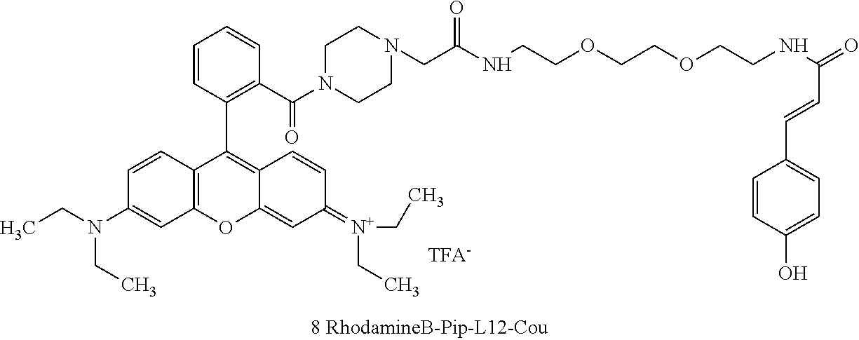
C12=C(C=CC(N(CC)CC)=C1)C(C1=C(C(N3CCN(CC(=O)NCCOCCOCCNC(C=CC4=CC=C(O)C=C4)=O)CC3)=O)C=CC=C1)=C1C(=CC(=[N+](CC)CC)C=C1)O2
